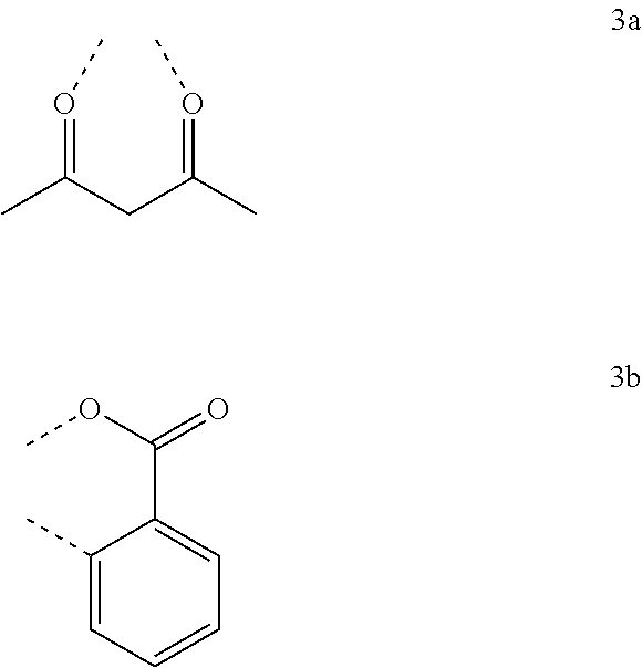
CC(CC(C)=OC)=OC.C1(C)=CC=CC=C1C(=O)OC
